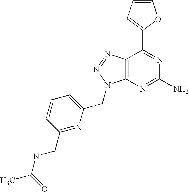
C1=CC=C(C2=NC(N)=NC3=C2N=NN3CC2=CC=CC(CNC(C)=O)=N2)O1
